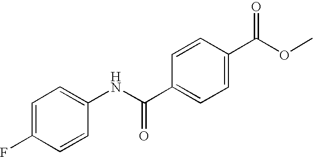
C1=C(F)C=CC(NC(C2=CC=C(C(OC)=O)C=C2)=O)=C1
